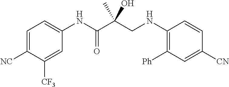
C1=C([NC])C([CF3])=CC(NC(C(CNC2=C([Ph])C=C([CN])C=C2)(C)O)=O)=C1
